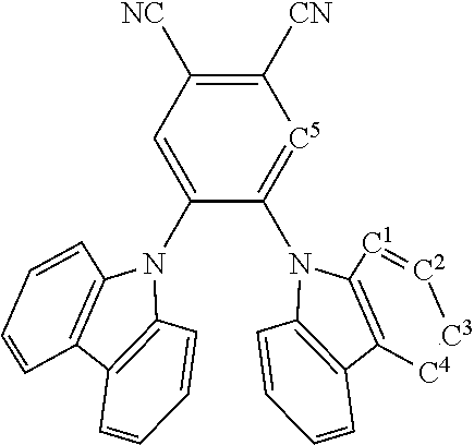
C1([CN])=C([NC])C=C(N2C3=C(C=CC=C3)C3=C2C=CC=C3)C(N2C3=C([C4]=[C3][C2]=[C1]3)C3=C2C=CC=C3)=[C5]1
